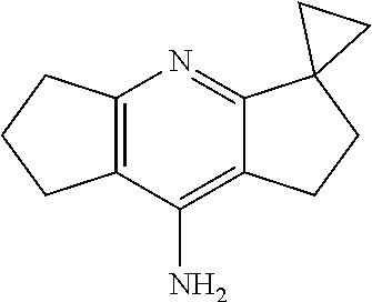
C12=C(N=C3C(=C1N)CCC31CC1)CCC2
